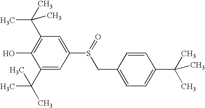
C1=C(S(=O)CC2=CC=C(C(C)(C)C)C=C2)C=C(C(C)(C)C)C(O)=C1C(C)(C)C
